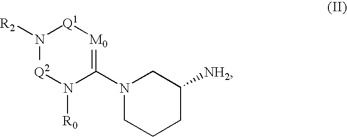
N1([R2])[Q2]N([R0])C(N2CCCC([NH2])C2)=[M0][Q1]1
